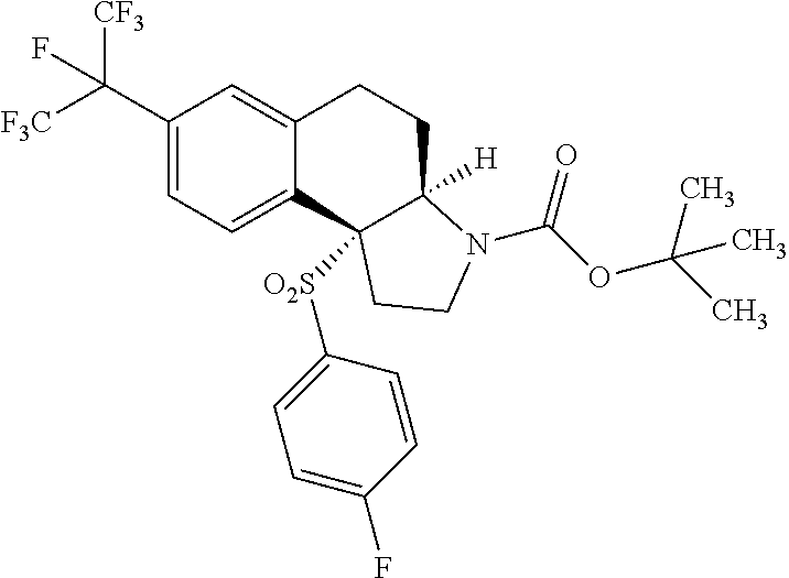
C1(C([F3C])([CF3])F)=CC=C2C(=C1)CCC1([H])N(C(OC(C)(C)C)=O)CCC21[O2S]C1=CC=C(F)C=C1
